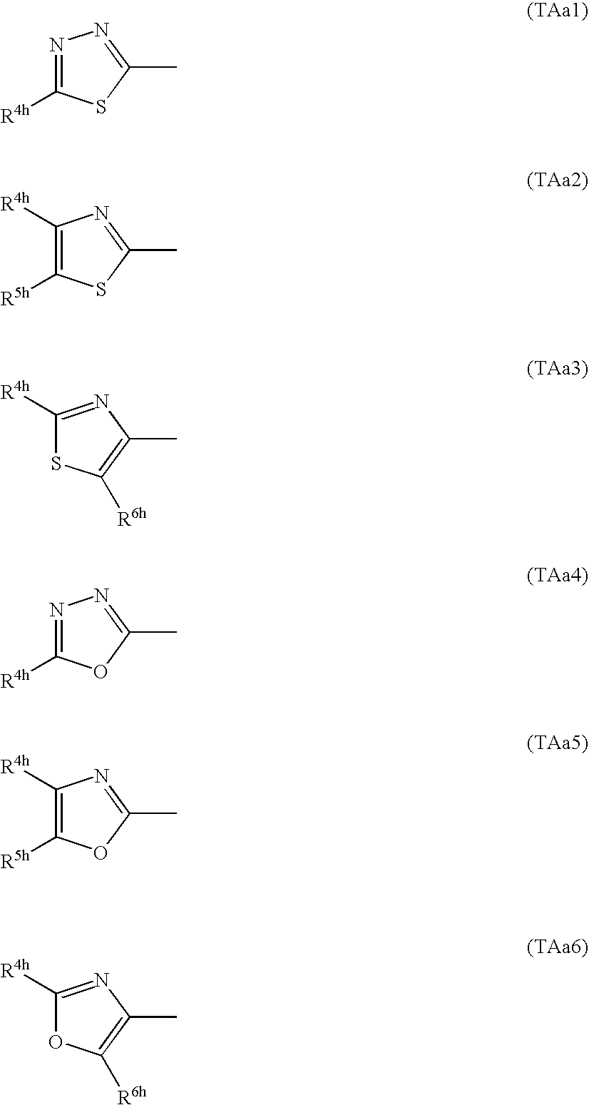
N1=C([R4h])SC(C)=N1.C1([R4h])=C([R5h])SC(C)=N1.C1([R4h])=NC(C)=C([R6h])S1.C1([R4h])=NC(C)=C([R6h])O1.C1([R4h])=C([R5h])OC(C)=N1.N1=C([R4h])OC(C)=N1
